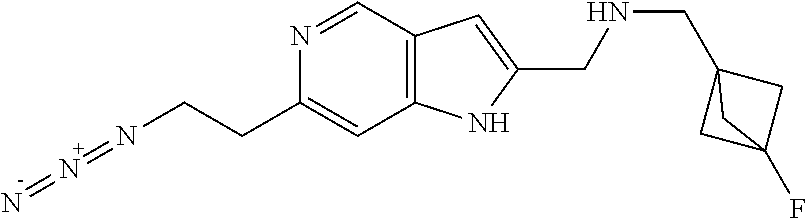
N1=CC2=C(C=C1CCN=N=N)NC(CNCC13CC(F)(C1)C3)=C2
